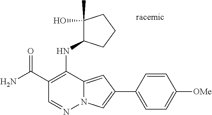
N12C(=CC(C3=CC=C([OMe])C=C3)=C1)C(NC1C(O)(C)CCC1)=C(C(N)=O)C=N2
